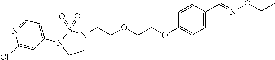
C1(Cl)=CC(N2S(=O)(=O)N(CCOCCOC3=CC=C(C=NOCC)C=C3)CC2)=CC=N1
